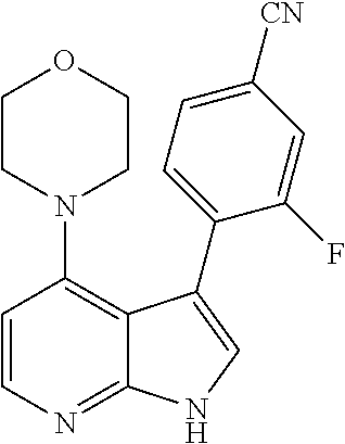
C1=CN=C2C(=C1N1CCOCC1)C(C1=CC=C([CN])C=C1F)=CN2
